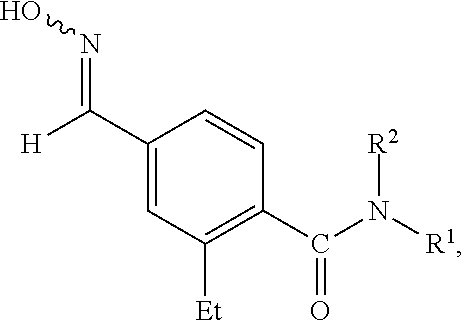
C(C1=CC([Et])=C(C(N([R1])[R2])=O)C=C1)([H])=NO
